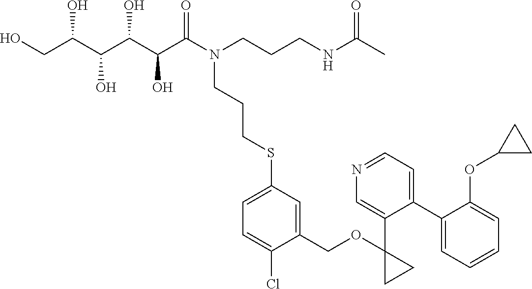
OCC(C(C(C(C(N(CCCNC(C)=O)CCCSC1=CC=C(Cl)C(COC2(C3=CN=CC=C3C3=CC=CC=C3OC3CC3)CC2)=C1)=O)O)O)O)O
